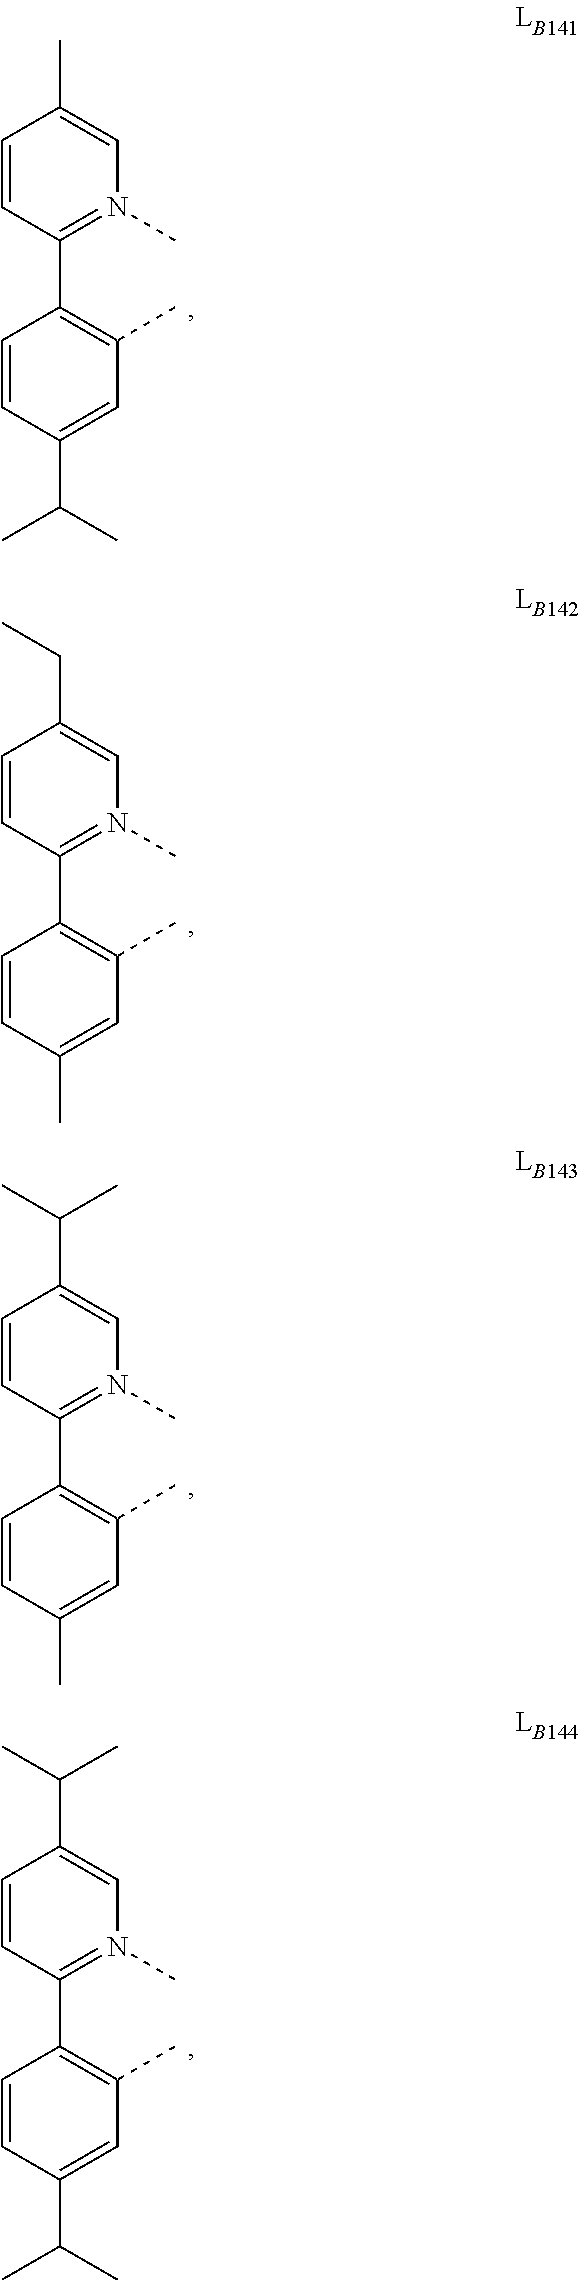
C1=CC(C)=CN(C)=C1C1=C(C)C=C(C(C)C)C=C1.C1=CC(CC)=CN(C)=C1C1=C(C)C=C(C)C=C1.C1=CC(C(C)C)=CN(C)=C1C1=C(C)C=C(C)C=C1.C1=CC(C(C)C)=CN(C)=C1C1=C(C)C=C(C(C)C)C=C1
